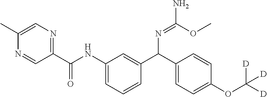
C1=C(C)N=CC(C(NC2=CC=CC(C(N=C(OC)N)C3=CC=C(OC([D])([D])[D])C=C3)=C2)=O)=N1
